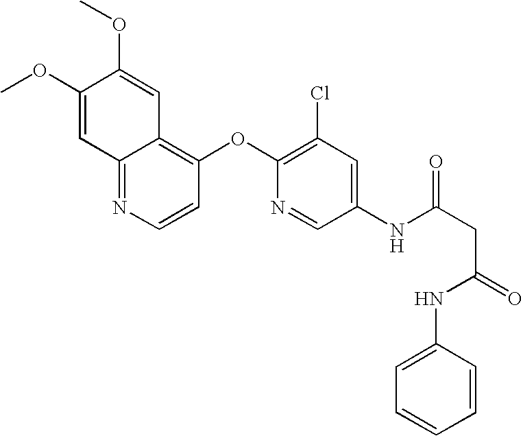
C12=NC=CC(OC3=C(Cl)C=C(NC(CC(=O)NC4=CC=CC=C4)=O)C=N3)=C1C=C(OC)C(OC)=C2
